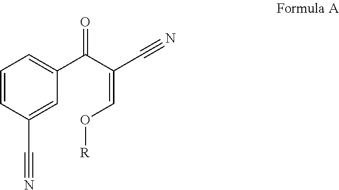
C(C#N)(C(C1=CC=CC(C#N)=C1)=O)=CO[R]
